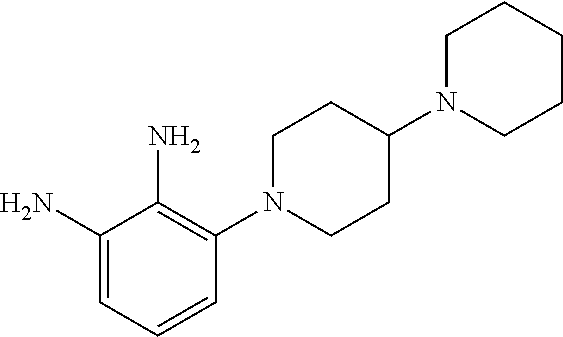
C1N(C2=C(N)C(N)=CC=C2)CCC(N2CCCCC2)C1
